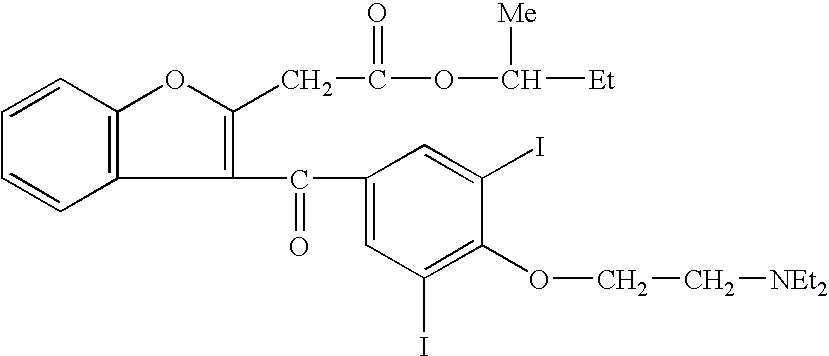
C12=C(C=CC=C1)OC(CC(OC([Et])[Me])=O)=C2C(C1=CC(I)=C(OCC[NEt2])C(I)=C1)=O
